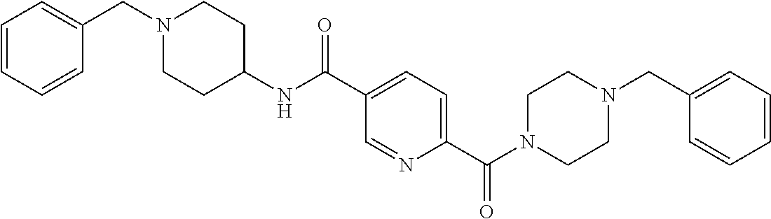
C1(NC(C2=CC=C(C(N3CCN(CC4=CC=CC=C4)CC3)=O)N=C2)=O)CCN(CC2=CC=CC=C2)CC1
